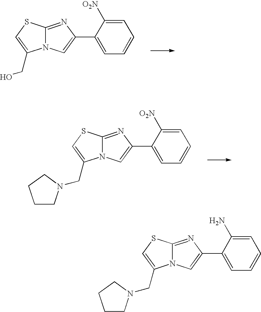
C12=NC(C3=CC=CC=C3[O2N])=CN1C(CO)=CS2.C12=NC(C3=CC=CC=C3[O2N])=CN1C(CN1CCCC1)=CS2.C12=NC(C3=CC=CC=C3N)=CN1C(CN1CCCC1)=CS2
